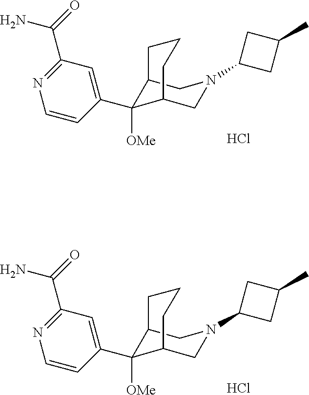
Cl.C12C([OMe])(C3=CC(C(=O)N)=NC=C3)C(CN(C3CC(C)C3)C1)CCC2.Cl.C12C([OMe])(C3=CC(C(=O)N)=NC=C3)C(CN(C3CC(C)C3)C1)CCC2
